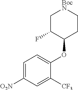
C1=C([O2N])C=C([CF3])C(OC2CC[BocN]CC2F)=C1
